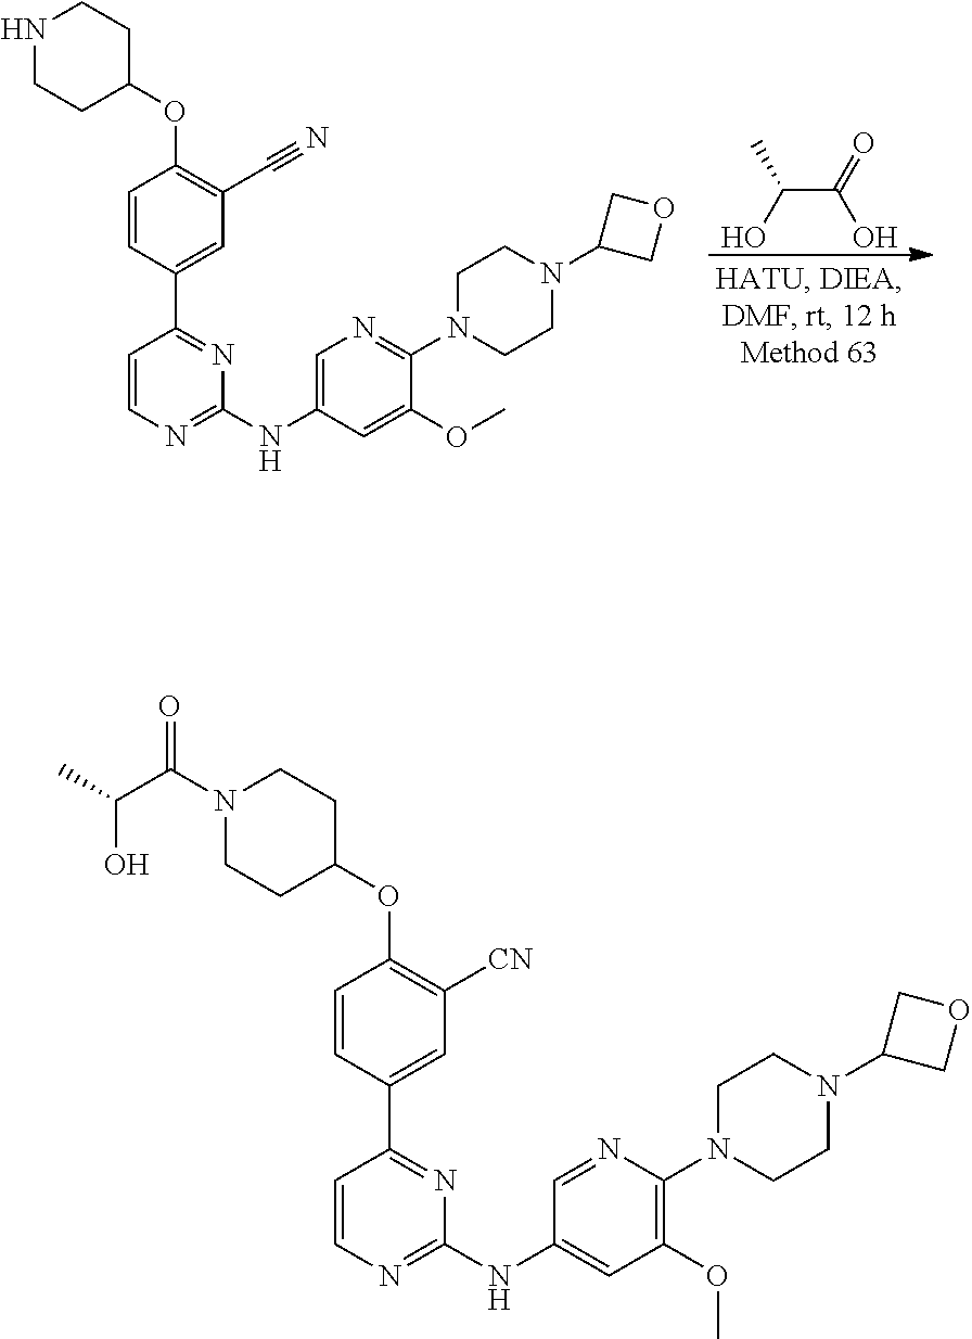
N1CCC(OC2=C(C#N)C=C(C3=NC(NC4=CN=C(N5CCN(C6COC6)CC5)C(OC)=C4)=NC=C3)C=C2)CC1.C(C(=O)O)(O)C.C1CC(OC2=C([CN])C=C(C3=NC(NC4=CC(OC)=C(N5CCN(C6COC6)CC5)N=C4)=NC=C3)C=C2)CCN1C(C(C)O)=O
